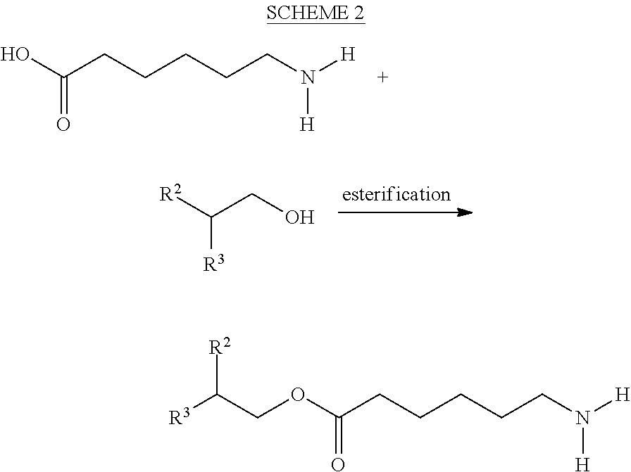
O=C(O)CCCCCN([H])[H].C(C([R3])[R2])O.N([H])(CCCCCC(=O)OCC([R2])[R3])[H]
